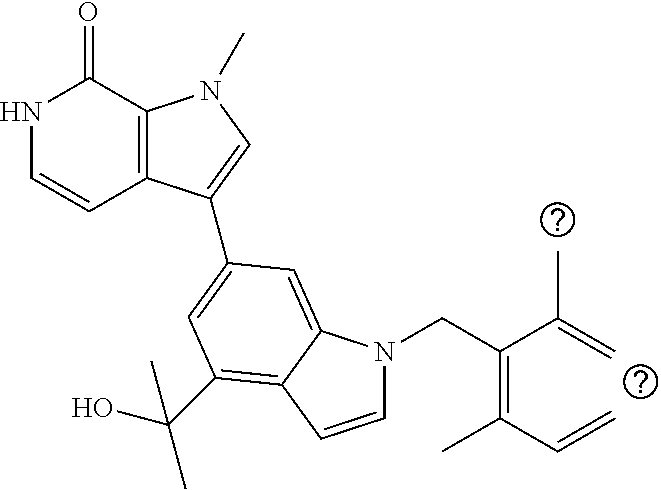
N1C=CC2=C(C1=O)N(C)C=C2C1=CC(C(O)(C)C)=C2C(=C1)N(CC(=C(C=C)C)C(=C)C)C=C2
